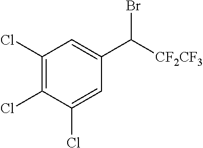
C1(Cl)=C(Cl)C(Cl)=CC(C([CF2CF3])Br)=C1
